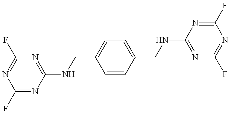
C1(F)=NC(NCC2=CC=C(CNC3=NC(F)=NC(F)=N3)C=C2)=NC(F)=N1
